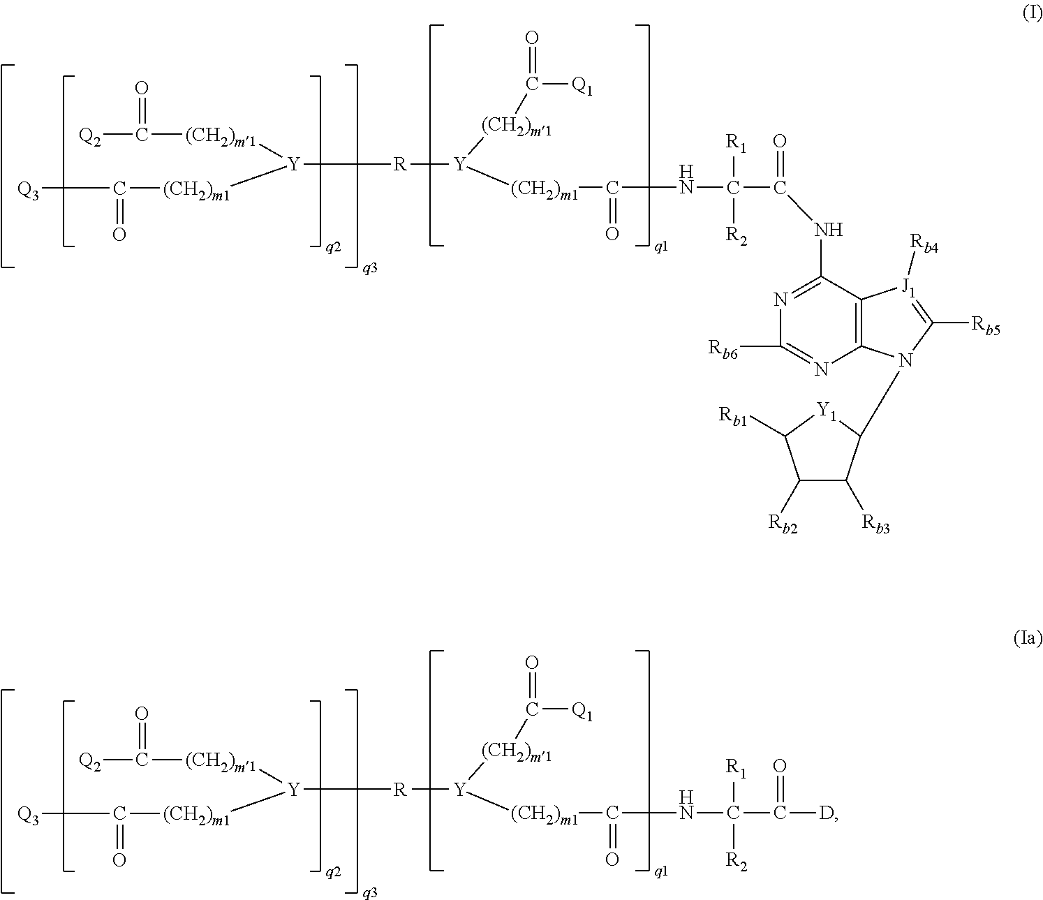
[Q2]C([(CH2)m1][Y]([(CH2)m1]C(=O)[Q3])[R][Y]([(CH2)m1]C([Q1])=O)[(CH2)m1]C(=O)NC([R1])(C(=O)NC1=NC([Rb6])=NC2=C1[J1]([Rb4])=C([Rb5])N2C1C([Rb3])C([Rb2])C([Rb1])[Y1]1)[R2])=O.[Q2]C([(CH2)m1][Y]([(CH2)m1]C(=O)[Q3])[R][Y]([(CH2)m1]C([Q1])=O)[(CH2)m1]C(=O)NC([R1])(C(=O)[D])[R2])=O
